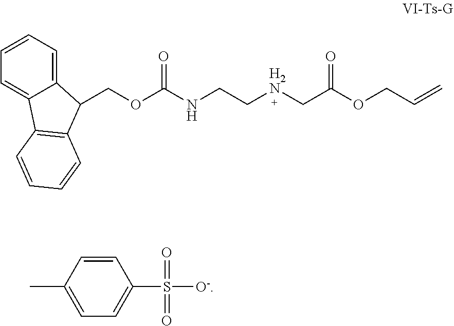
C(OC(NCC[H2N]CC(OCC=C)=O)=O)C1C2=CC=CC=C2C2=C1C=CC=C2.CC1=CC=C(S(=O)(=O)[O-])C=C1
